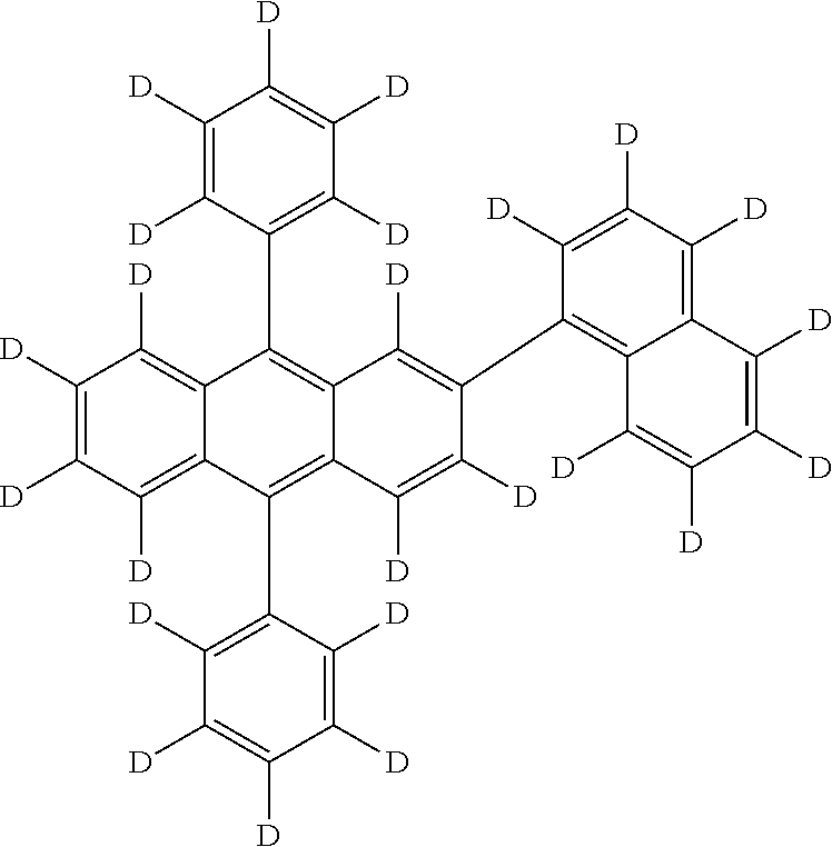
C1([D])=C([D])C([D])=C([D])C([D])=C1C1=C2C(=C(C3=C([D])C([D])=C([D])C([D])=C3[D])C3=C([D])C([D])=C([D])C([D])=C31)C([D])=C([D])C(C1=C3C(=C([D])C([D])=C1[D])C([D])=C([D])C([D])=C3[D])=C2[D]
